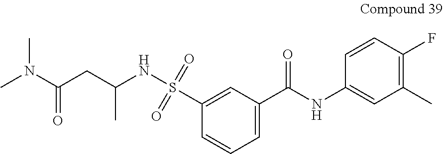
C(CC(NS(C1=CC(C(NC2=CC(C)=C(F)C=C2)=O)=CC=C1)(=O)=O)C)(N(C)C)=O
